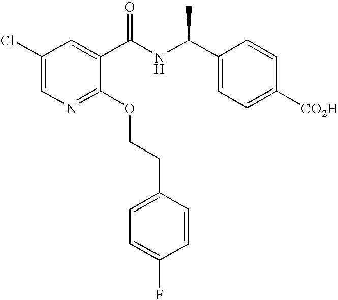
C1(Cl)=CN=C(OCCC2=CC=C(F)C=C2)C(C(NC(C2=CC=C([CO2H])C=C2)C)=O)=C1
